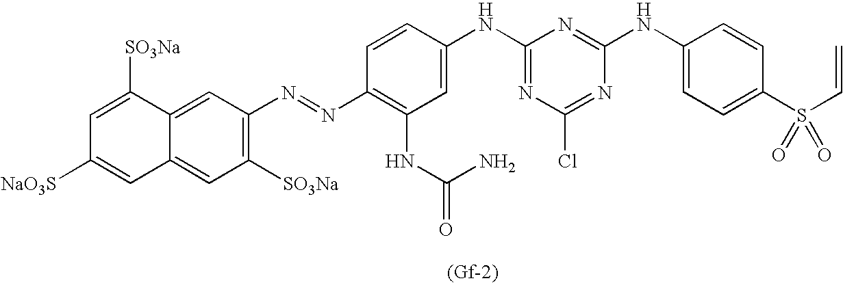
C1=C2C(=CC([SO3Na])=C1N=NC1=C(NC(=O)N)C=C(NC3=NC(Cl)=NC(NC4=CC=C(S(C=C)(=O)=O)C=C4)=N3)C=C1)C=C([NaO3S])C=C2[SO3Na]
